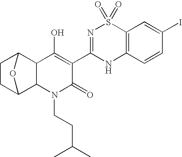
C1CC2C3C(C1O2)C(O)=C(C1=NS(=O)(=O)C2=C(N1)C=CC(I)=C2)C(=O)N3CCC(C)C
